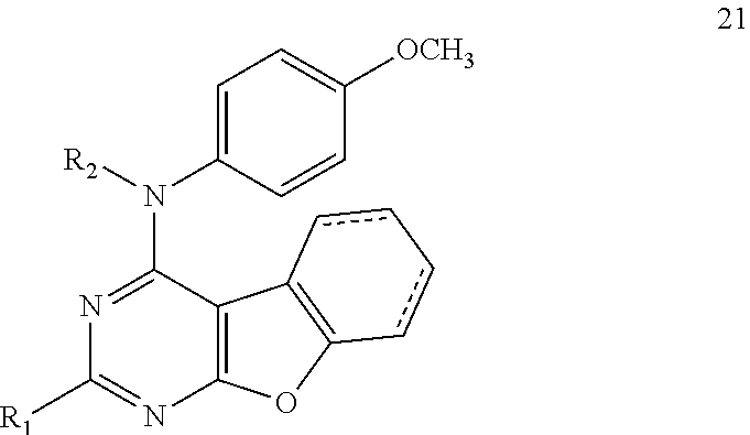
N1=C(N([R2])C2=CC=C([OCH3])C=C2)C2=C(N=C1[R1])OC1=C2cc-cc1
